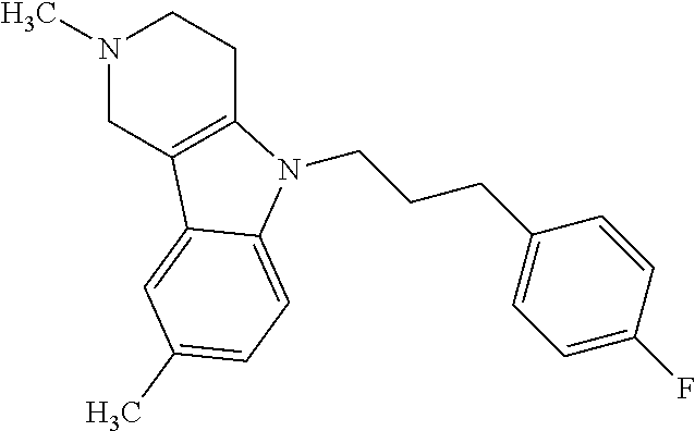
N1(C)CC2=C(CC1)N(CCCC1=CC=C(F)C=C1)C1=CC=C(C)C=C21
